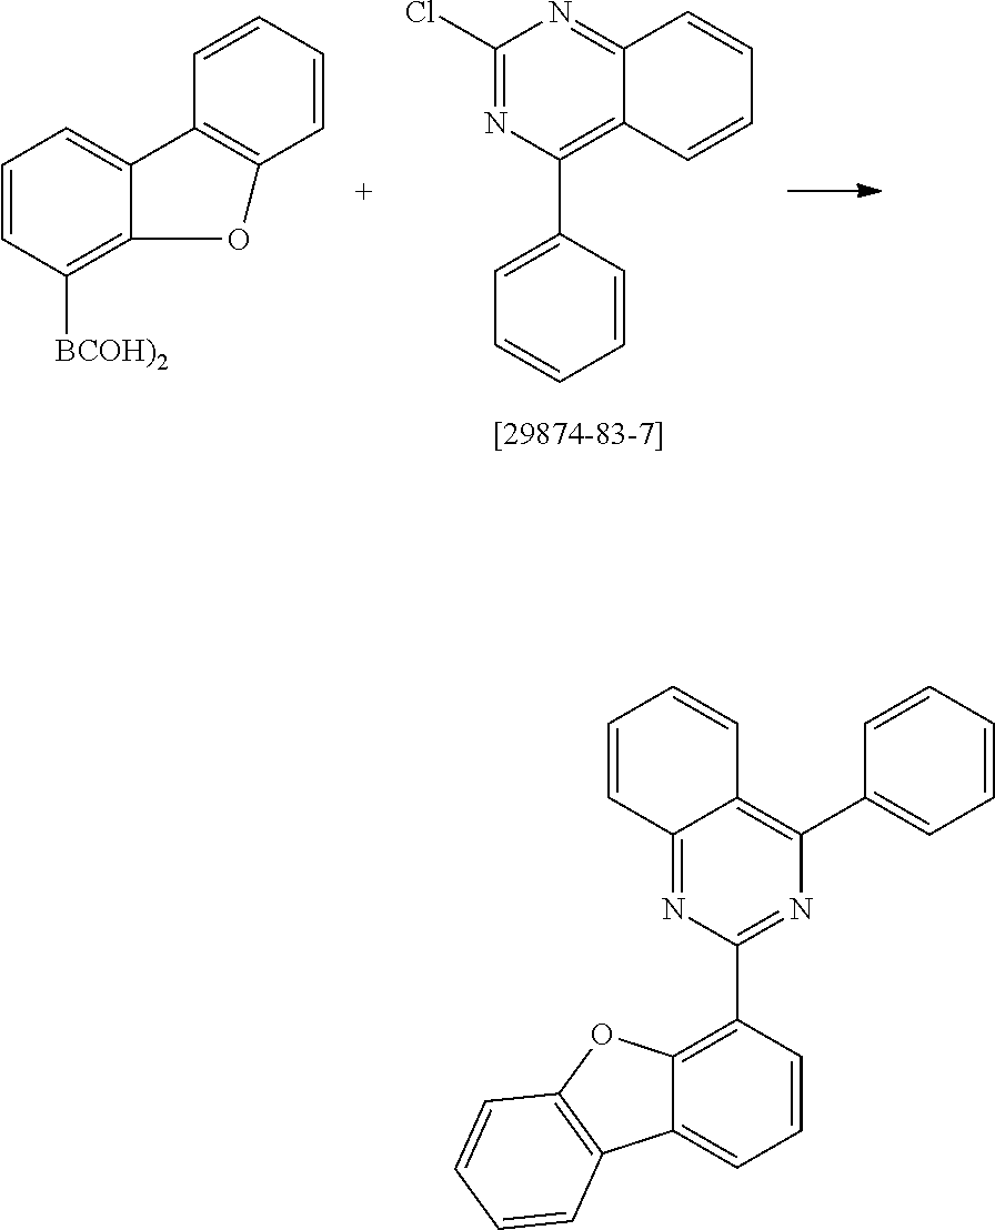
C1=CC([BCOH)2])=C2C(=C1)C1=C(C=CC=C1)O2.C1(Cl)=NC(C2=CC=CC=C2)=C2C(=N1)C=CC=C2.C12=NC(C3=C4C(=CC=C3)C3=C(O4)C=CC=C3)=NC(C3=CC=CC=C3)=C1C=CC=C2
